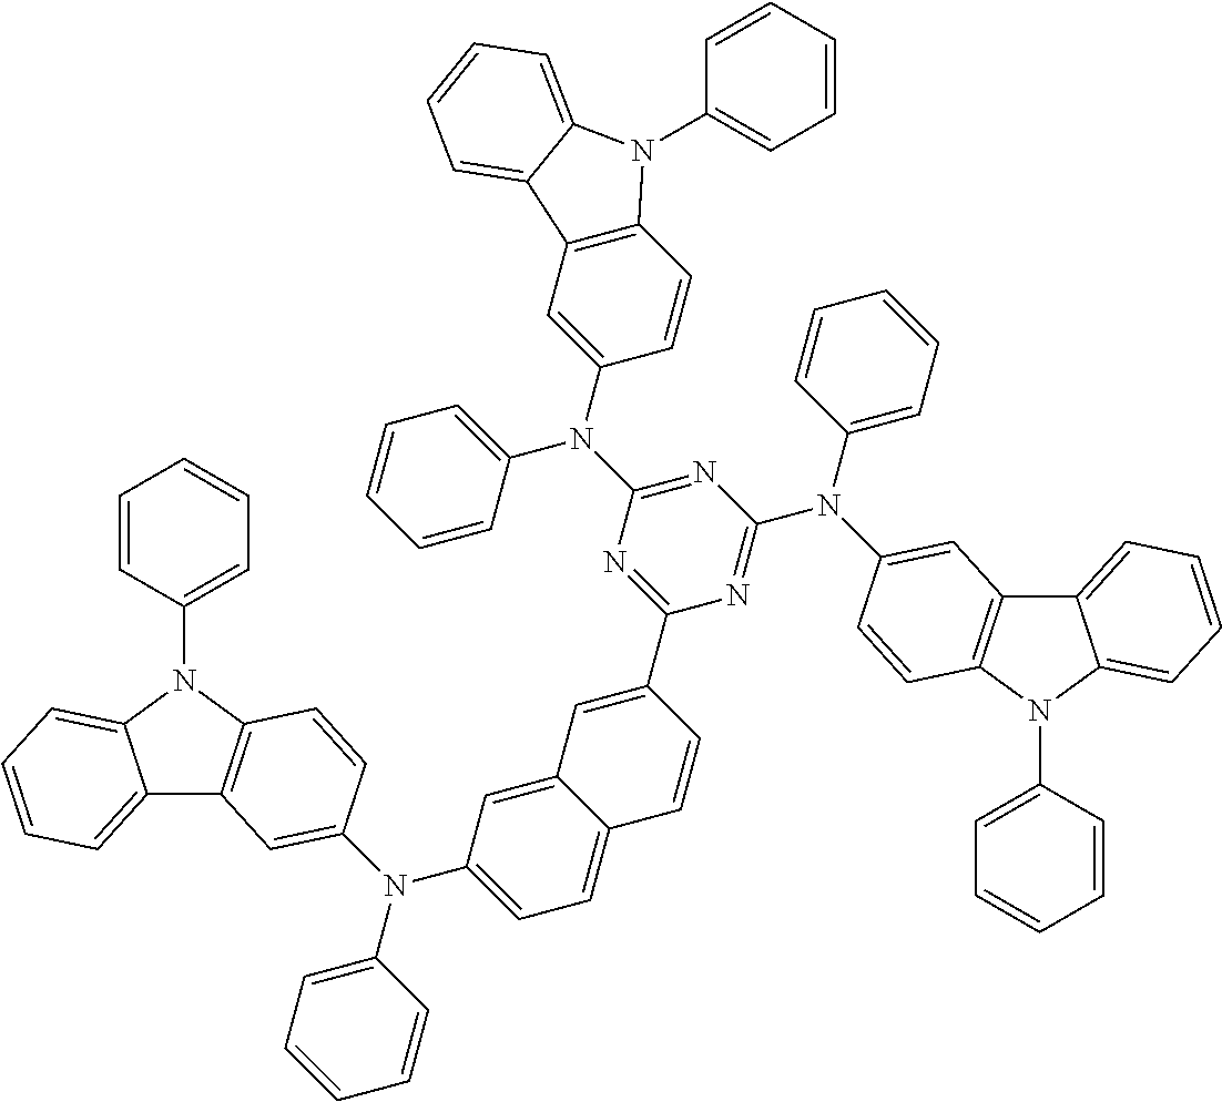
C12=CC(N(C3=CC=CC=C3)C3=CC4=C(N(C5=CC=CC=C5)C5=CC=CC=C45)C=C3)=CC=C1C=CC(C1=NC(N(C3=CC=CC=C3)C3=CC4=C(C=C3)N(C3=CC=CC=C3)C3=CC=CC=C43)=NC(N(C3=CC=CC=C3)C3=CC4=C(N(C5=CC=CC=C5)C5=CC=CC=C45)C=C3)=N1)=C2
